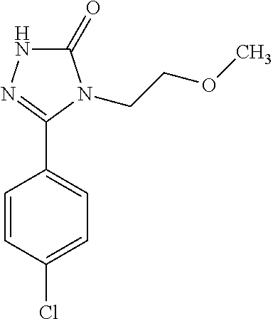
C1(C2=NNC(=O)N2CCOC)=CC=C(Cl)C=C1
